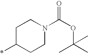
C1C(*)CCN(C(OC(C)(C)C)=O)C1
